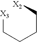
[X3]CCCC[X2]
